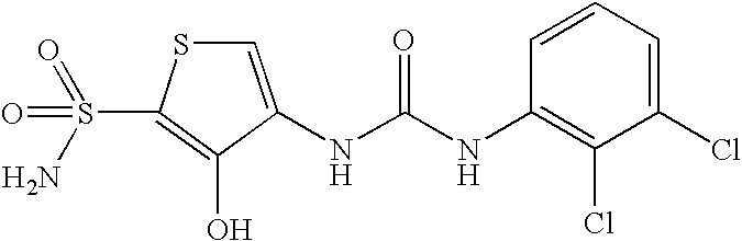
C1=C(NC(=O)NC2=C(Cl)C(Cl)=CC=C2)C(O)=C(S(=O)(=O)N)S1
